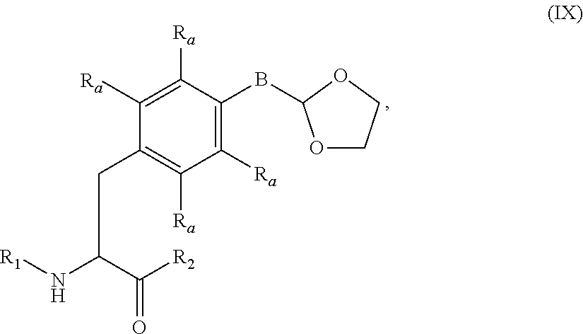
C(C1=C([Ra])C([Ra])=C(BC2OCCO2)C([Ra])=C1[Ra])C(N[R1])C([R2])=O
